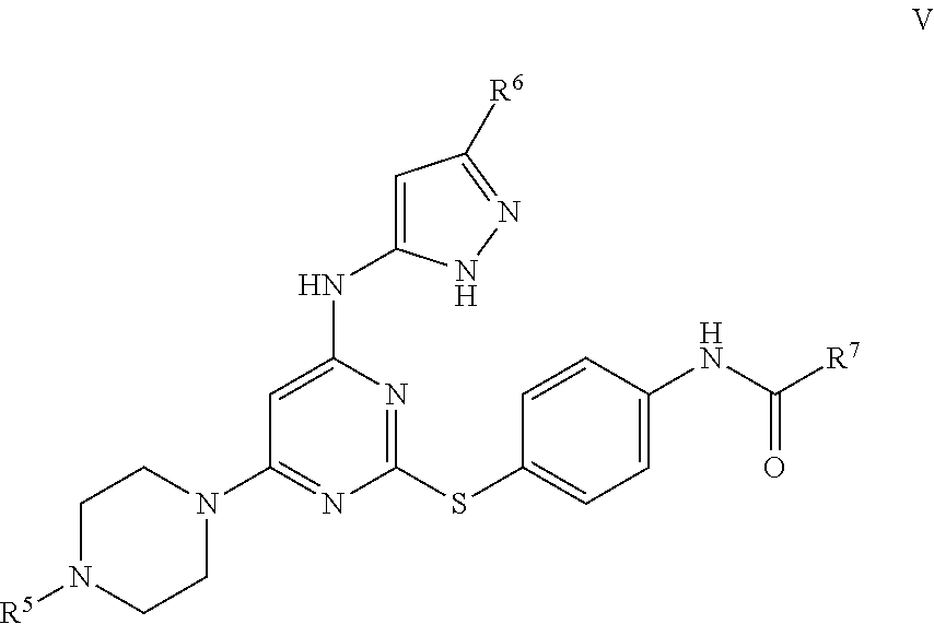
C1=C(NC2=CC([R6])=NN2)N=C(SC2=CC=C(NC(=O)[R7])C=C2)N=C1N1CCN([R5])CC1
